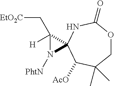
C12(C(C[EtO2C])([H])N1[PhtN])C([AcO])C(C)(C)COC(=O)N2
